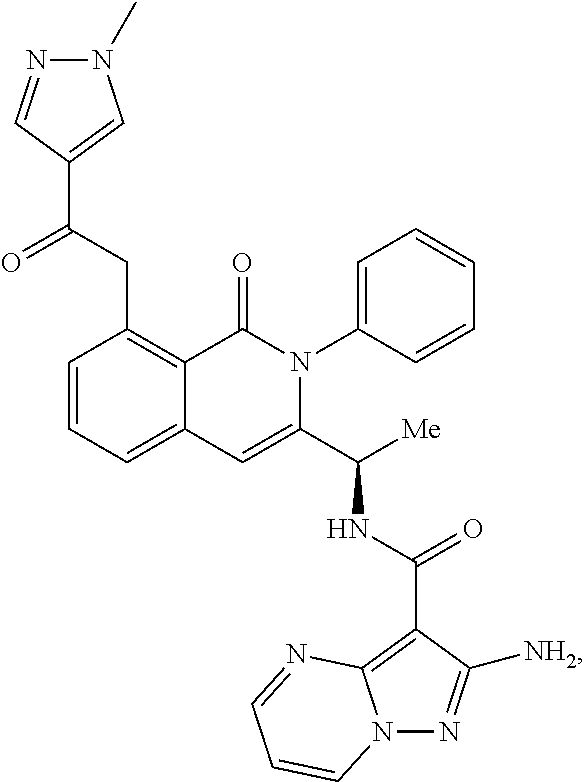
C1(CC(C2=CN(C)N=C2)=O)=C2C(=CC=C1)C=C(C([Me])NC(C1=C3N(N=C1[NH2])C=CC=N3)=O)N(C1=CC=CC=C1)C2=O
